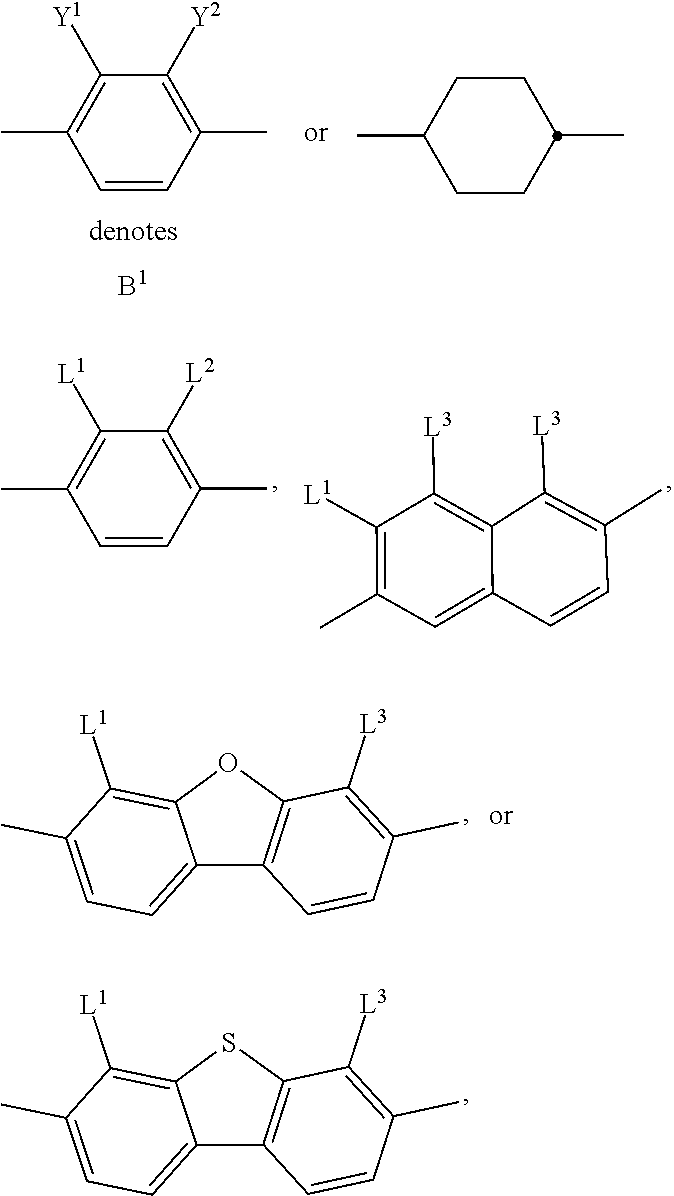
C1([Y1])=C(C)C=CC(C)=C1[Y2].C1C(C)CCC(C)C1.C1([L1])=C(C)C=CC(C)=C1[L2].C1([L1])=C(C)C=C2C(=C1[L3])C([L3])=C(C)C=C2.C12=C([L1])C(C)=CC=C1C1=C(O2)C([L3])=C(C)C=C1.C12=C([L1])C(C)=CC=C1C1=C(S2)C([L3])=C(C)C=C1
